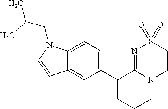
C12=CC=C(C3CCCN4C3=NS(=O)(=O)CC4)C=C1C=CN2CC(C)C
